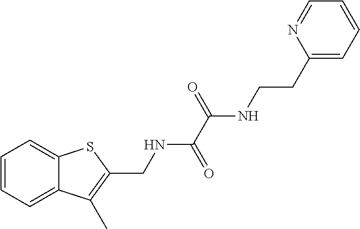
C1=CC=C2C(=C1)SC(CNC(C(=O)NCCC1=CC=CC=N1)=O)=C2C
